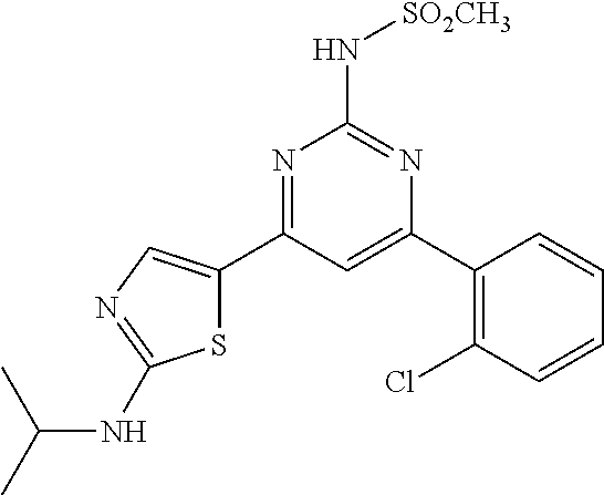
N1=C(C2=CN=C(NC(C)C)S2)C=C(C2=C(Cl)C=CC=C2)N=C1N[SO2CH3]
